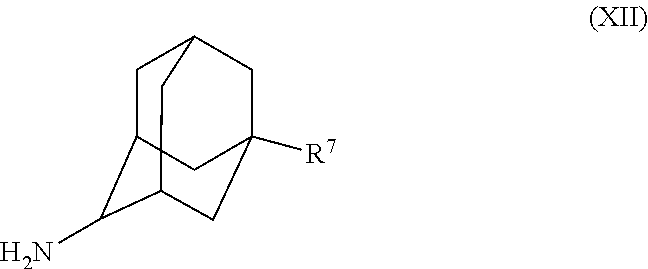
C1C2C(N)C3CC([R7])(CC1C3)C2
